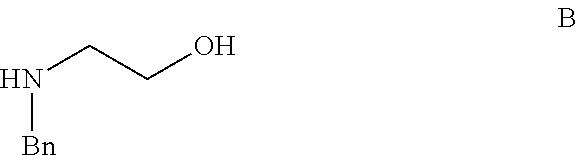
N([Bn])CCO
